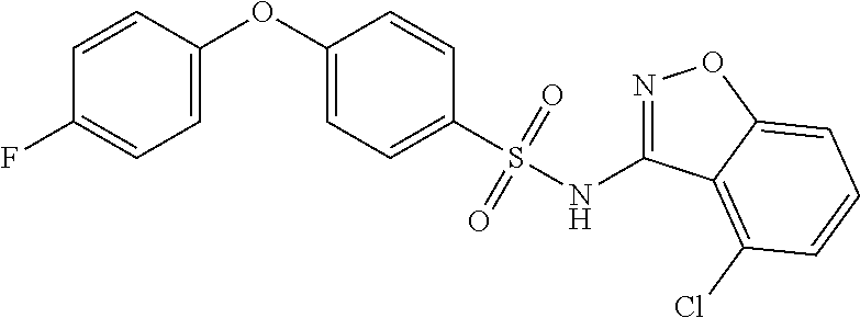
C1(OC2=CC=C(F)C=C2)=CC=C(S(NC2=NOC3=CC=CC(Cl)=C23)(=O)=O)C=C1
